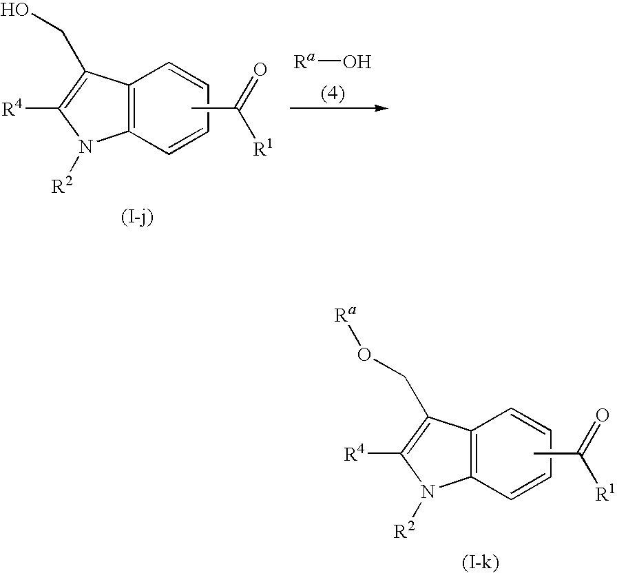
C12=C(C=CC=C1)N([R2])C([R4])=C2CO.CC(=O)[R1].[Ra]O.C12=C(C=CC=C1)N([R2])C([R4])=C2CO[Ra].CC(=O)[R1]
